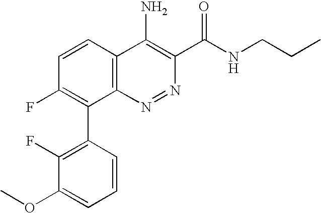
C1=CC(C2=C(F)C=CC3=C2N=NC(C(NCCC)=O)=C3N)=C(F)C(OC)=C1
